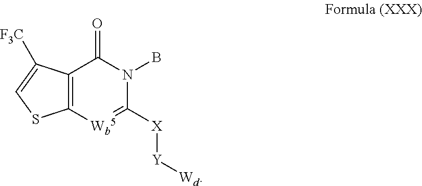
C12=C([Wb5]=C([X][Y][Wd])N(B)C1=O)SC=C2[F3C]
